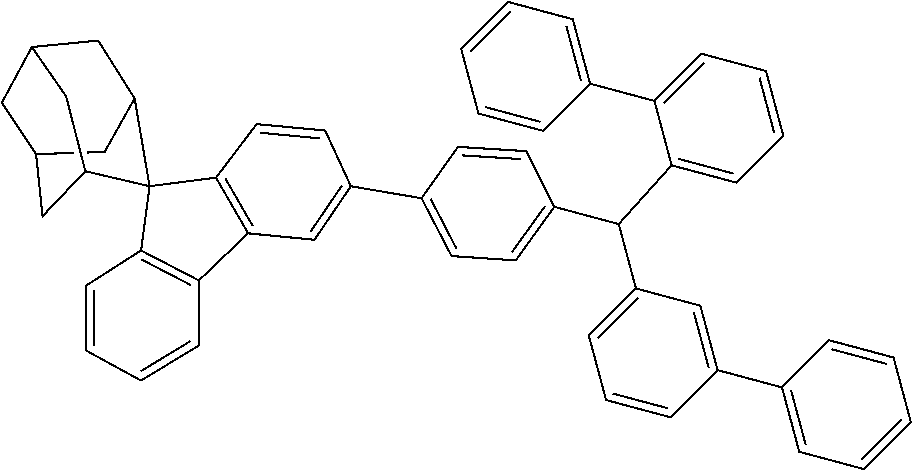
C1=CC(C2=CC=C(C(C3=CC=CC=C3C3=CC=CC=C3)C3=CC=CC(C4=CC=CC=C4)=C3)C=C2)=CC2=C1C1(C3=C2C=CC=C3)C2CC3CC(CC1C3)C2
